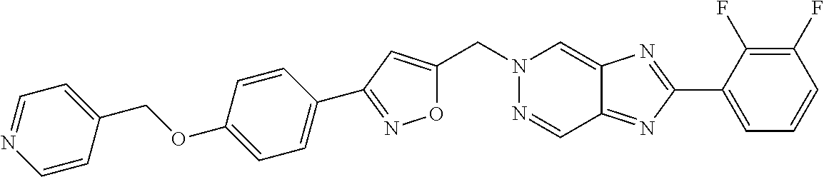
C(N1N=CC2=NC(C3=CC=CC(F)=C3F)=NC2=C1)C1=CC(C2=CC=C(OCC3=CC=NC=C3)C=C2)=NO1
